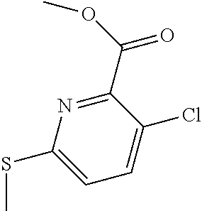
C1=C(SC)N=C(C(OC)=O)C(Cl)=C1
